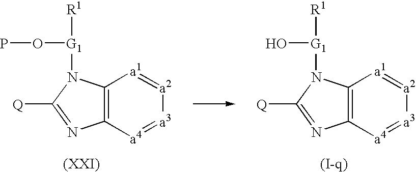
C12=C([a4]=[a3][a2]=[a1]1)N=C([Q])N2[G1](O)[R1].C12=C([a4]=[a3][a2]=[a1]1)N=C([Q])N2[G1](OP)[R1]
